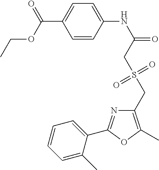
C1=CC(NC(=O)CS(CC2=C(C)OC(C3=CC=CC=C3C)=N2)(=O)=O)=CC=C1C(OCC)=O
